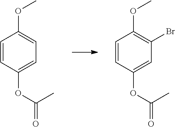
C1=CC(OC(=O)C)=CC=C1OC.C1=CC(OC(=O)C)=CC(Br)=C1OC
